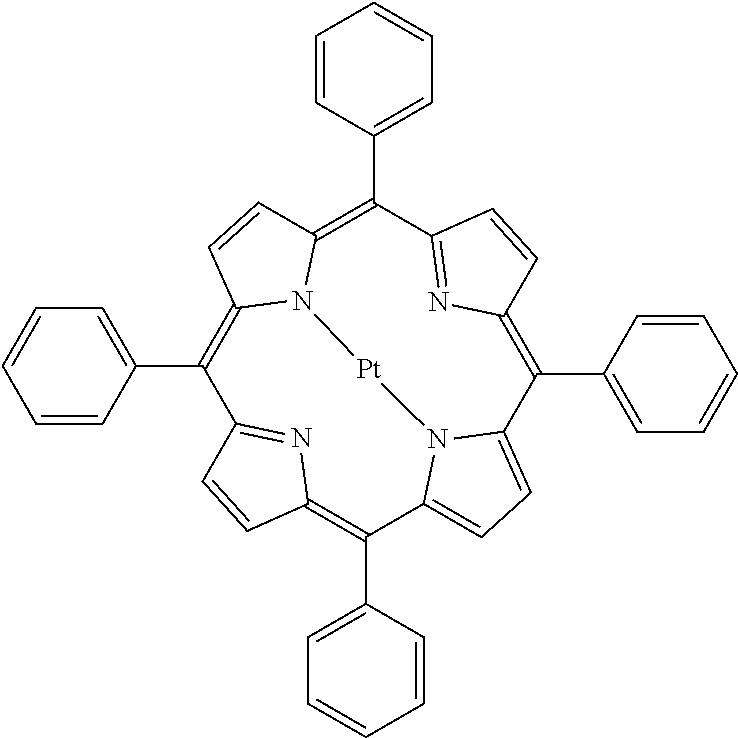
C1(C2=CC=CC=C2)=C2N3C(=C(C4=CC=CC=C4)C4=NC(=C(C5=CC=CC=C5)C5=CC=C(N5[Pt]3)C(C3=CC=CC=C3)=C3N=C1C=C3)C=C4)C=C2
